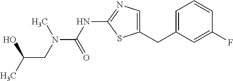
C1(CC2=CC=CC(F)=C2)=CN=C(NC(N(CC(C)O)C)=O)S1
